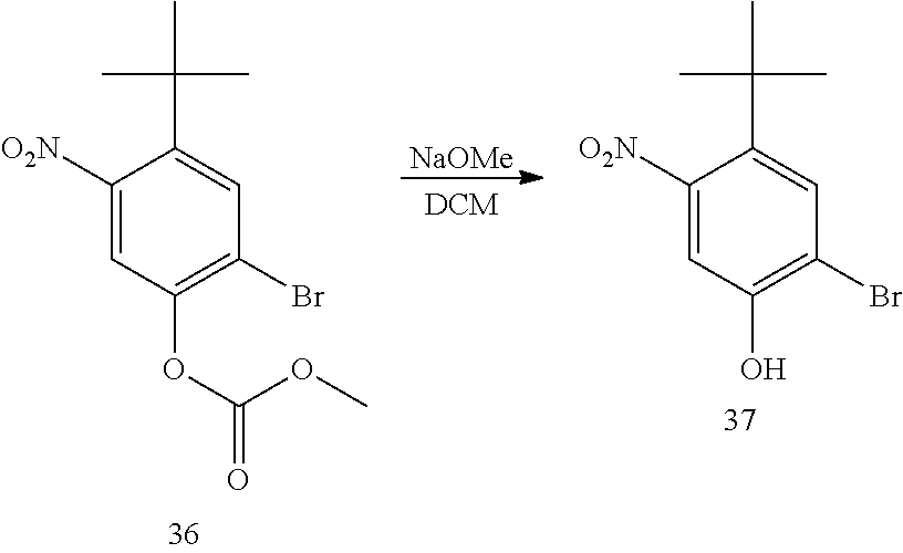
CC(C1=CC(Br)=C(O)C=C1[O2N])(C)C.CC(C1=CC(Br)=C(OC(=O)OC)C=C1[O2N])(C)C.[NaOMe]
